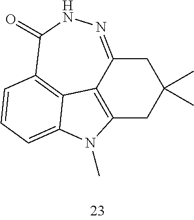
C12=C3C(=NNC(=O)C4=C3C(=CC=C4)N1C)CC(C)(C)C2
